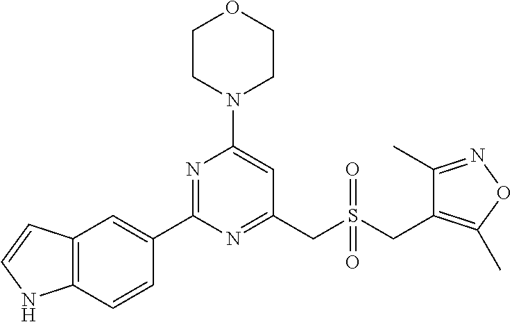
C1CN(C2=CC(CS(CC3=C(C)ON=C3C)(=O)=O)=NC(C3=CC4=C(C=C3)NC=C4)=N2)CCO1
